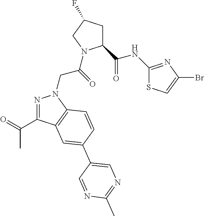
C1(C(NC2=NC(Br)=CS2)=O)CC(F)CN1C(CN1N=C(C(C)=O)C2=C1C=CC(C1=CN=C(C)N=C1)=C2)=O
